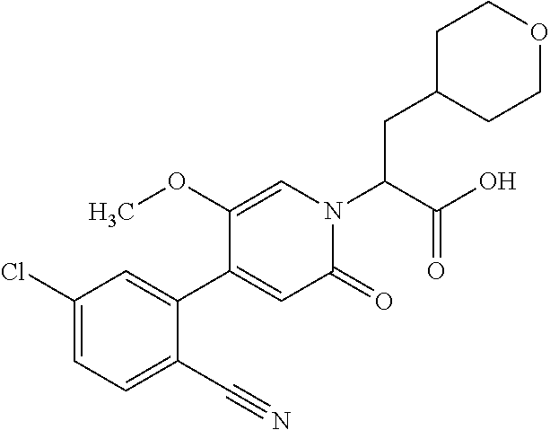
C1(CC(N2C=C(OC)C(C3=CC(Cl)=CC=C3C#N)=CC2=O)C(O)=O)CCOCC1
